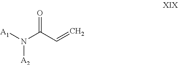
[A1]N(C(=O)C=C)[A2]
